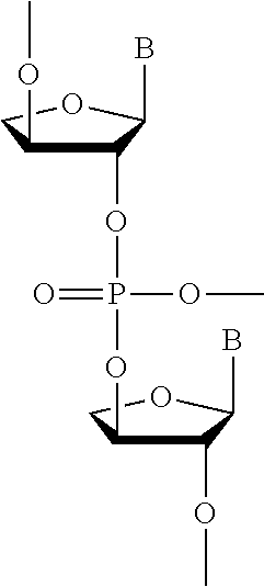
C1(OP(OC)(=O)OC2C(OC)C(B)OC2)C(OC)COC1B
